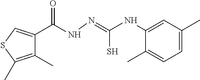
C1(C)=C(C)SC=C1C(NN=C(NC1=CC(C)=CC=C1C)S)=O
